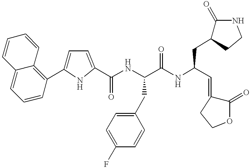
C1=C(C2=C3C(=CC=C2)C=CC=C3)NC(C(NC(C(NC(CC2C(=O)NCC2)C=C2C(=O)OCC2)=O)CC2=CC=C(F)C=C2)=O)=C1
